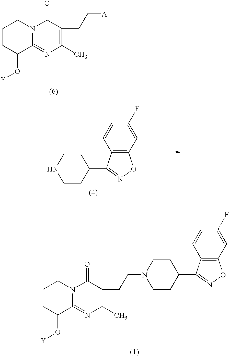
C12=C(C=C(F)C=C1)ON=C2C1CCNCC1.C1CC(O[Y])C2=NC(C)=C(CC[A])C(=O)N2C1.C1CC(O[Y])C2=NC(C)=C(CCN3CCC(C4=NOC5=C4C=CC(F)=C5)CC3)C(=O)N2C1
